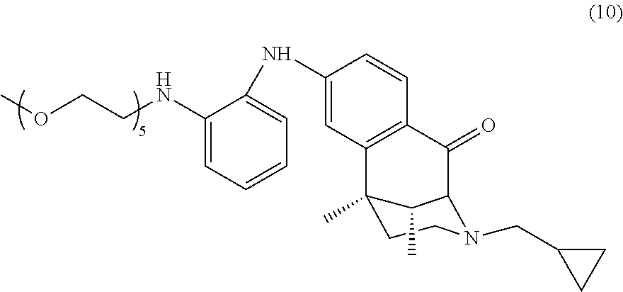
C1(NC2=CC=CC=C2NCCOC)=CC2=C(C=C1)C(=O)C1C(C)C2(C)CCN1CC1CC1
